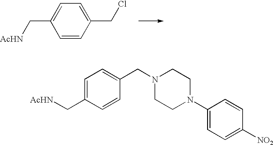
C1=C(C[AcHN])C=CC(CN2CCN(C3=CC=C([NO2])C=C3)CC2)=C1.C1=C(C[AcHN])C=CC(CCl)=C1
